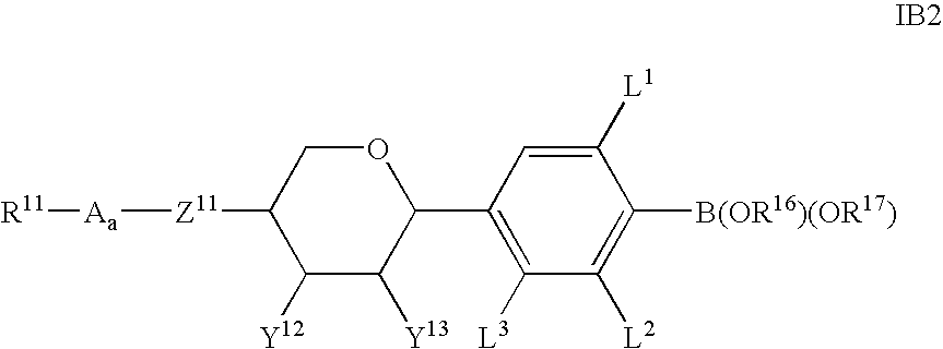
O1CC([Z11][Aa][R11])C([Y12])C([Y13])C1C1=C([L3])C([L2])=C([B(OR16)(OR17)])C([L1])=C1
